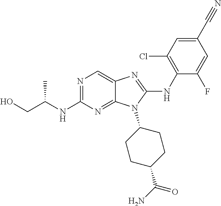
N1=C(NC(CO)C)N=C2C(=C1)N=C(NC1=C(Cl)C=C(C#N)C=C1F)N2C1CCC(C(N)=O)CC1
